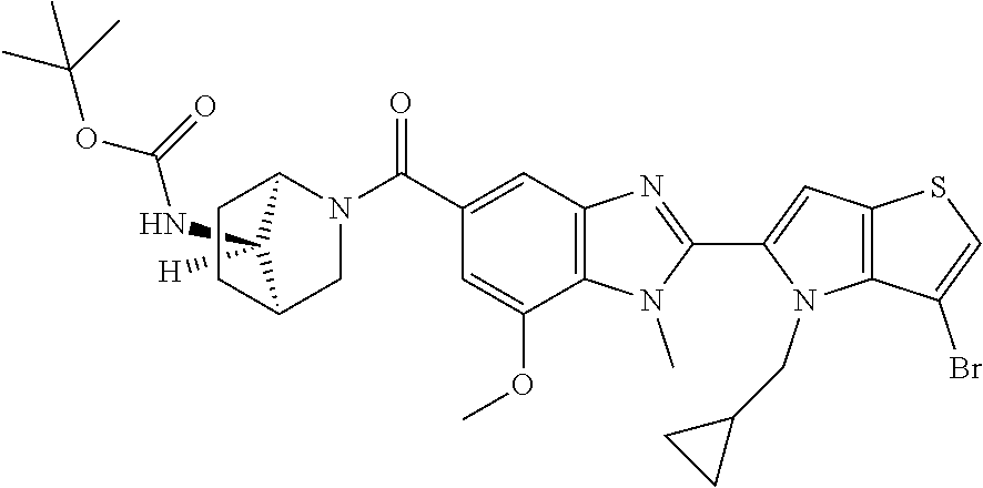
C1([H])(NC(=O)OC(C)(C)C)C2CCC1N(C(C1=CC3=C(C(OC)=C1)N(C)C(C1=CC4=C(N1CC1CC1)C(Br)=CS4)=N3)=O)C2
